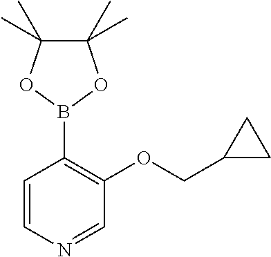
C1=CN=CC(OCC2CC2)=C1B1OC(C)(C)C(C)(C)O1
